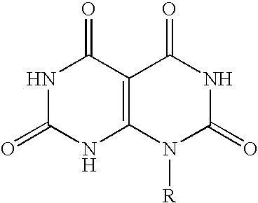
N1C(=O)NC2=C(C1=O)C(=O)NC(=O)N2[R]
